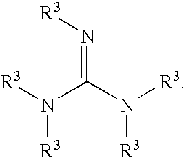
N(=C(N([R3])[R3])N([R3])[R3])[R3]
